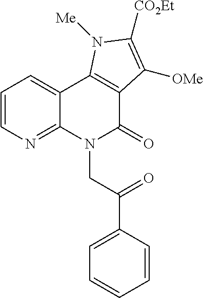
C1=CN=C2C(=C1)C1=C(C(=O)N2CC(C2=CC=CC=C2)=O)C([OMe])=C([CO2Et])N1[Me]
